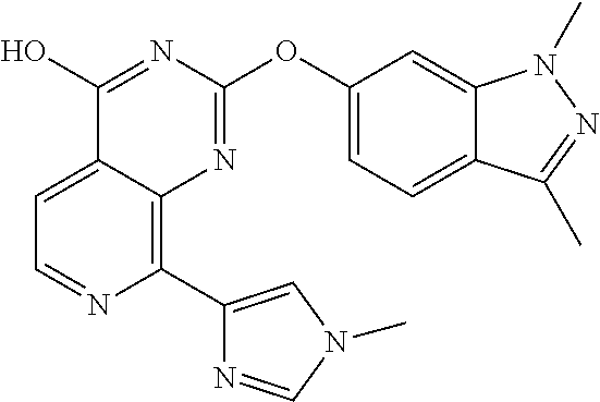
C1=C2C(=C(C3=CN(C)C=N3)N=C1)N=C(OC1=CC=C3C(=C1)N(C)N=C3C)N=C2O
